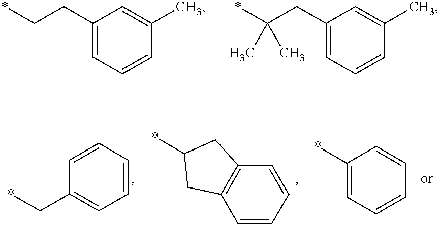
C1(CC*)=CC=CC(C)=C1.C1(CC(*)(C)C)=CC=CC(C)=C1.C1=CC=CC=C1C*.C1=CC=CC2=C1CC(*)C2.C1(*)=CC=CC=C1
